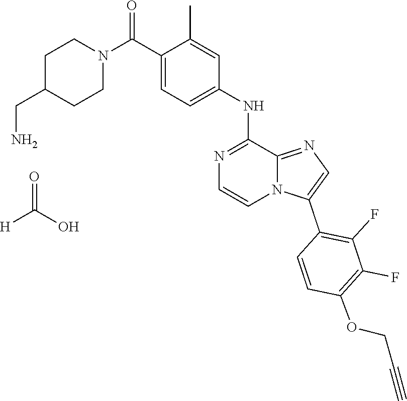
[H]C(O)=O.C1C(CN)CCN(C(C2=CC=C(NC3=NC=CN4C3=NC=C4C3=C(F)C(F)=C(OCC#C)C=C3)C=C2C)=O)C1
